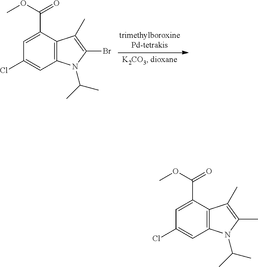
C1=C(C(OC)=O)C2=C(C=C1Cl)N(C(C)C)C(Br)=C2C.C1=C(C(OC)=O)C2=C(C=C1Cl)N(C(C)C)C(C)=C2C
